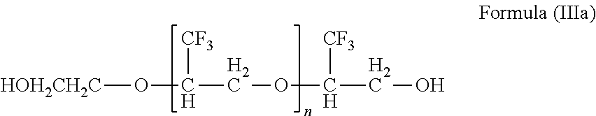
[HOH2CH2C]OC(COC(CO)[CF3])[CF3]
